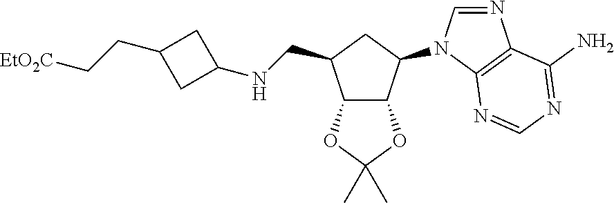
C12C(C(N3C=NC4=C3N=CN=C4N)CC1CNC1CC(CC[EtO2C])C1)OC(C)(C)O2
